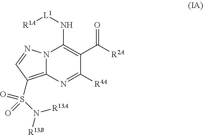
C12=C(S(N([R13B])[R13A])(=O)=O)C=NN1C(N[L1][R1A])=C(C([R2A])=O)C([R4A])=N2
